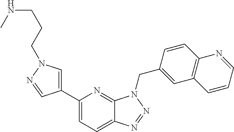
C12=CC=C(C3=CN(CCCNC)N=C3)N=C1N(CC1=CC3=C(C=C1)N=CC=C3)N=N2
